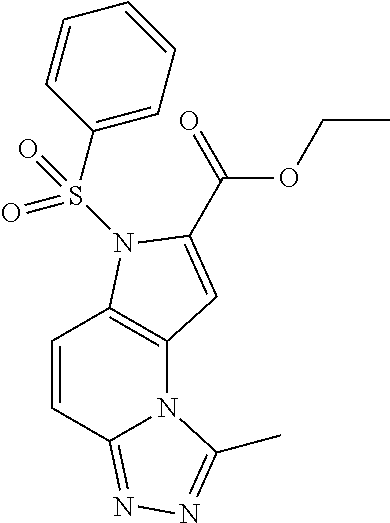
C1=CC2=NN=C(C)N2C2=C1N(S(C1=CC=CC=C1)(=O)=O)C(C(OCC)=O)=C2
